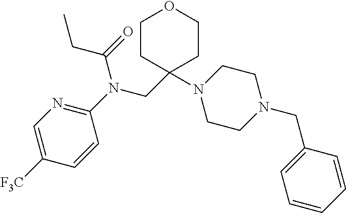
C1CC(CN(C2=NC=C([F3C])C=C2)C(=O)CC)(N2CCN(CC3=CC=CC=C3)CC2)CCO1
